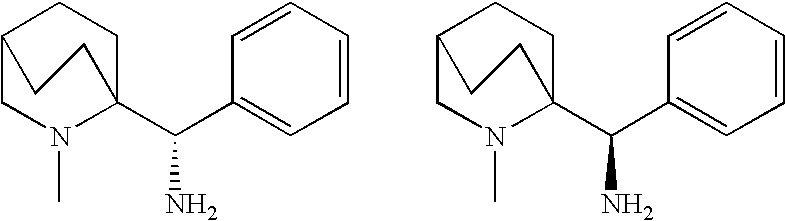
C12CN(C)C(C(C3=CC=CC=C3)N)(CC1)CC2.C12CN(C)C(C(C3=CC=CC=C3)N)(CC1)CC2
